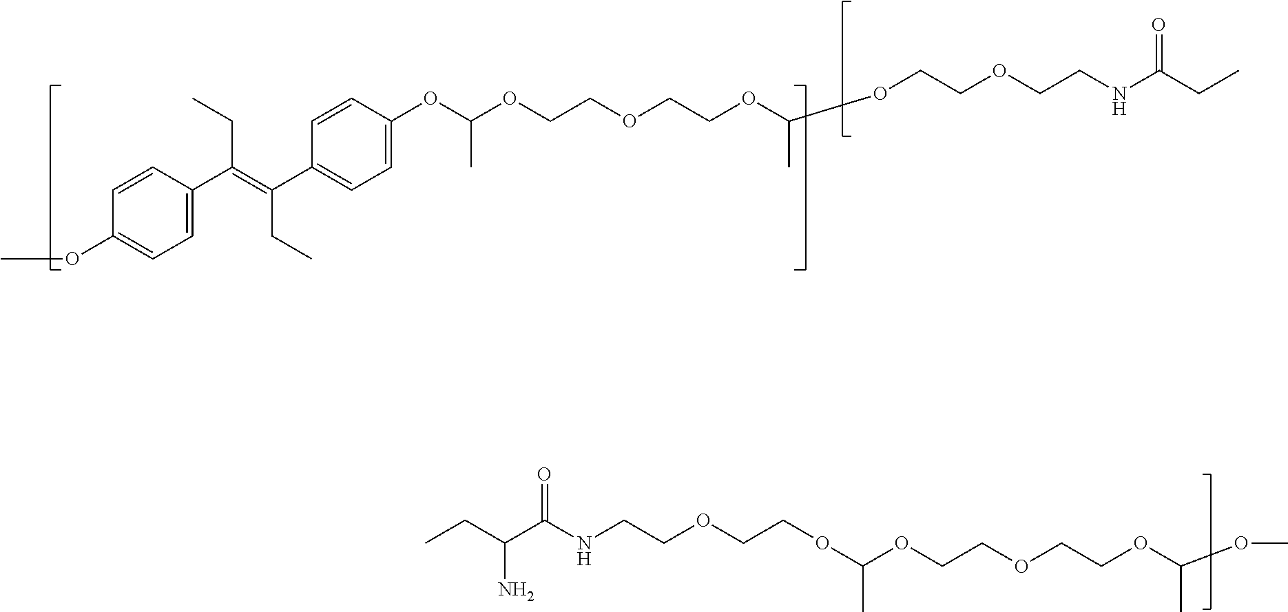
O(CCOCCNC(CC)=O)C(OCCOCCOC(OC1=CC=C(C(=C(C2=CC=C(OC)C=C2)CC)CC)C=C1)C)C.C(C(C(NCCOCCOC(OCCOCCOC(OC)C)C)=O)N)C
